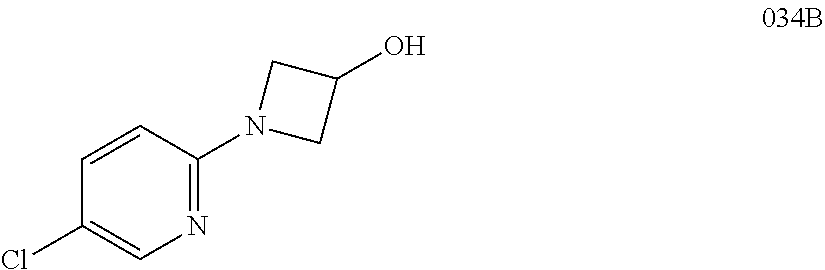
C1(Cl)=CN=C(N2CC(O)C2)C=C1
